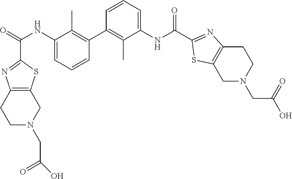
O=C(NC1=CC=CC(C2=C(C)C(NC(=O)C3=NC4=C(CN(CC(=O)O)CC4)S3)=CC=C2)=C1C)C1=NC2=C(S1)CN(CC(=O)O)CC2
